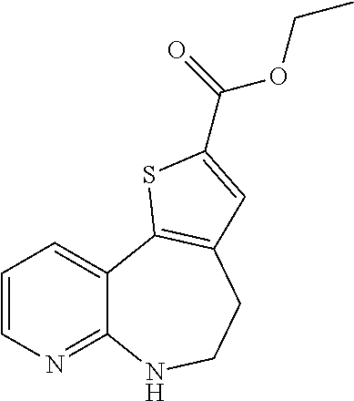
C1=CN=C2C(=C1)C1=C(CCN2)C=C(C(OCC)=O)S1
